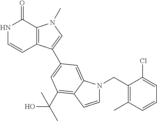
N1C=CC2=C(C1=O)N(C)C=C2C1=CC(C(O)(C)C)=C2C(=C1)N(CC1=C(C)C=CC=C1Cl)C=C2
